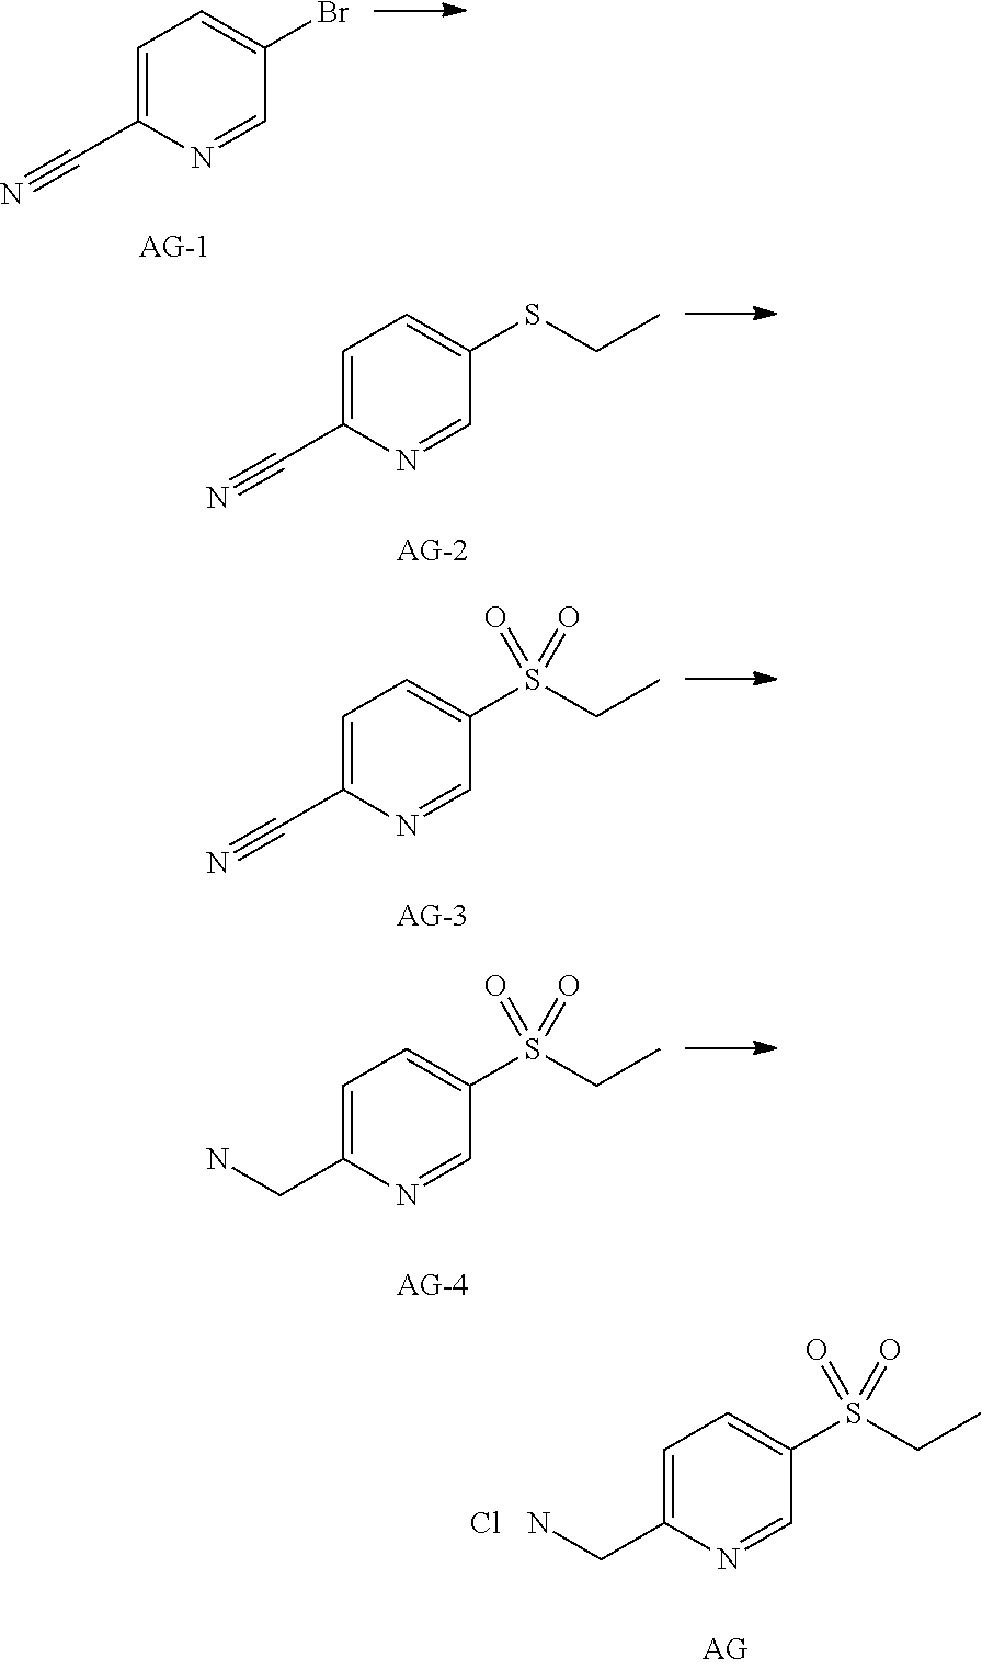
C(C1=CC=C(Br)C=N1)#N.C(C1=CC=C(SCC)C=N1)#N.C(C1=CC=C(S(CC)(=O)=O)C=N1)#N.C(C1=CC=C(S(CC)(=O)=O)C=N1)N.C(C1=CC=C(S(CC)(=O)=O)C=N1)N.Cl
